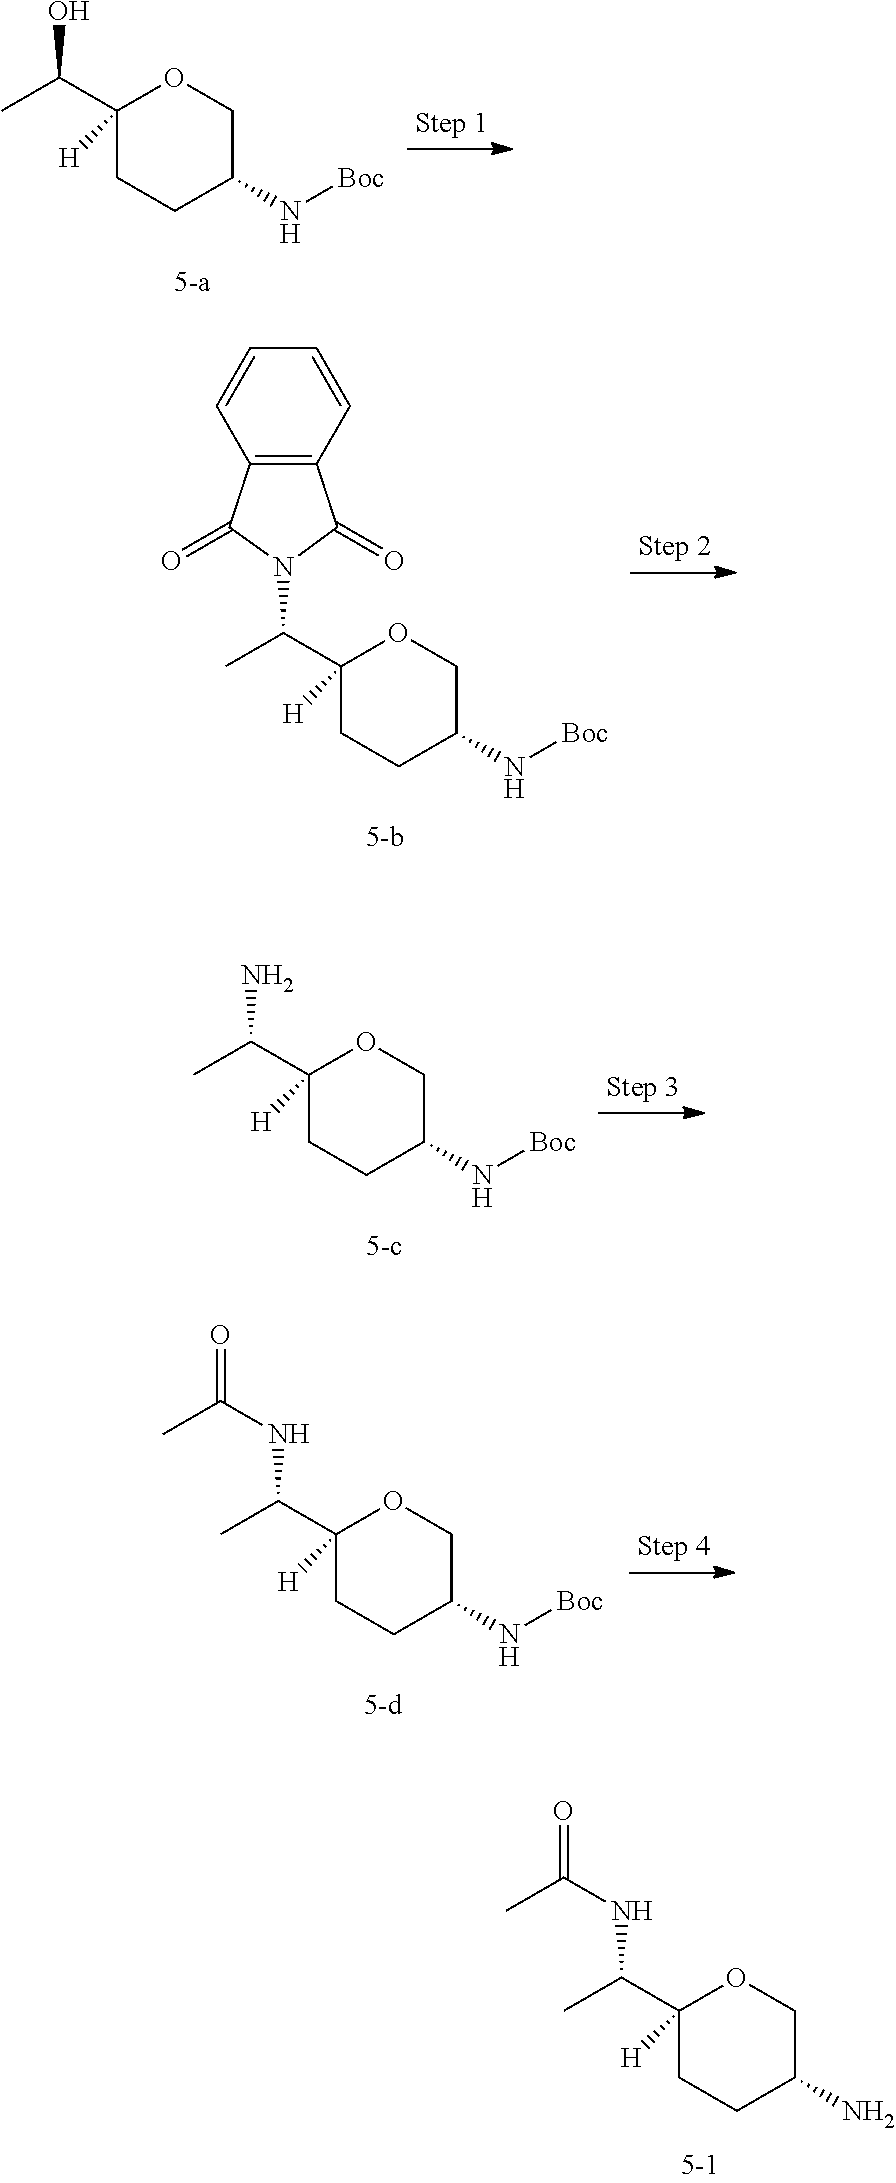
C1(C(NC(=O)C)C)([H])CCC(N)CO1.C1(C(O)C)([H])CCC(N[Boc])CO1.C1(C(N2C(=O)C3=C(C2=O)C=CC=C3)C)([H])CCC(N[Boc])CO1.C1(C(N)C)([H])CCC(N[Boc])CO1.C1(C(NC(=O)C)C)([H])CCC(N[Boc])CO1
